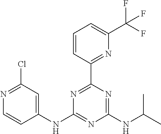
C1(NC2=CC(Cl)=NC=C2)=NC(NC(C)C)=NC(C2=NC(C(F)(F)F)=CC=C2)=N1
